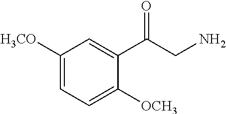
C1([H3CO])=CC=C([OCH3])C(C(CN)=O)=C1
